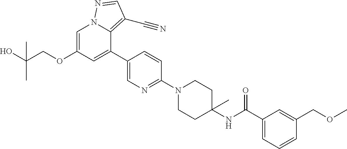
C1=C(OCC(O)(C)C)C=C(C2=CN=C(N3CCC(NC(C4=CC=CC(COC)=C4)=O)(C)CC3)C=C2)C2=C(C#N)C=NN12
